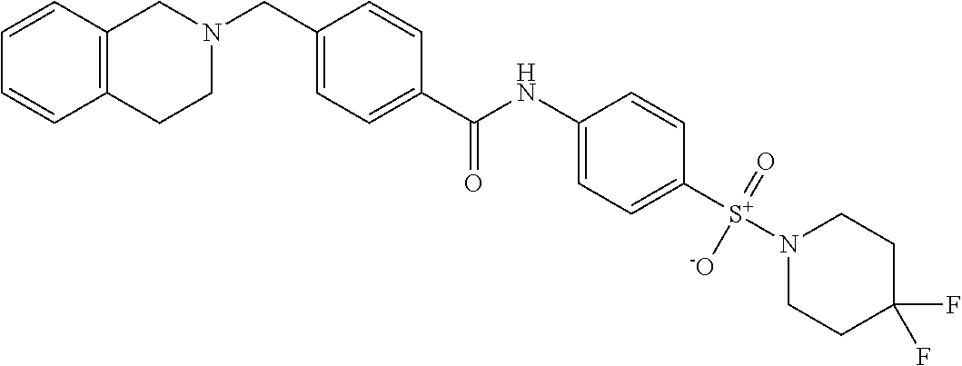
C1=CC2=C(C=C1)CCN(CC1=CC=C(C(NC3=CC=C([S+](N4CCC(F)(F)CC4)(=O)[-O])C=C3)=O)C=C1)C2
